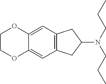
C12=CC3=C(C=C1OCCO2)CC(N(CCC)CCC)C3
